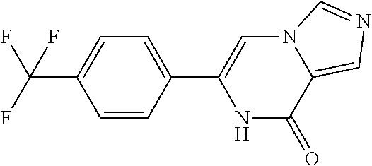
C1=CC(C2=CN3C(=CN=C3)C(=O)N2)=CC=C1C(F)(F)F
